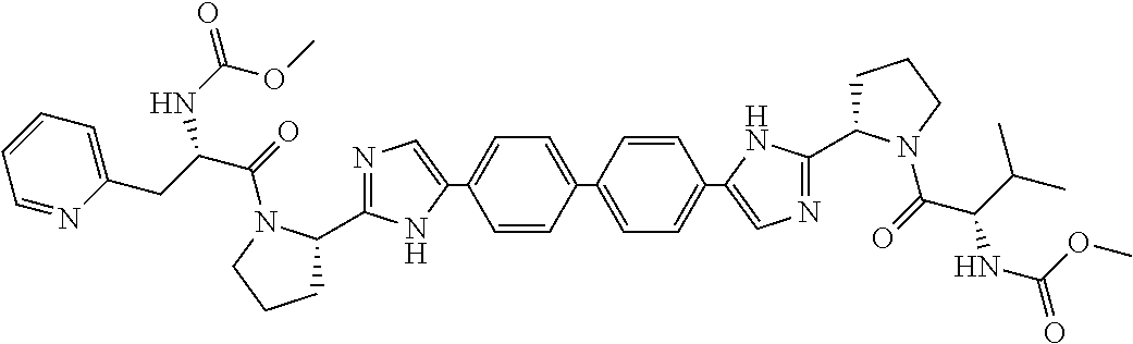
C1=CC(C2=CC=C(C3=CN=C(C4CCCN4C(C(NC(OC)=O)C(C)C)=O)N3)C=C2)=CC=C1C1=CN=C(C2CCCN2C(=O)C(NC(=O)OC)CC2=CC=CC=N2)N1
